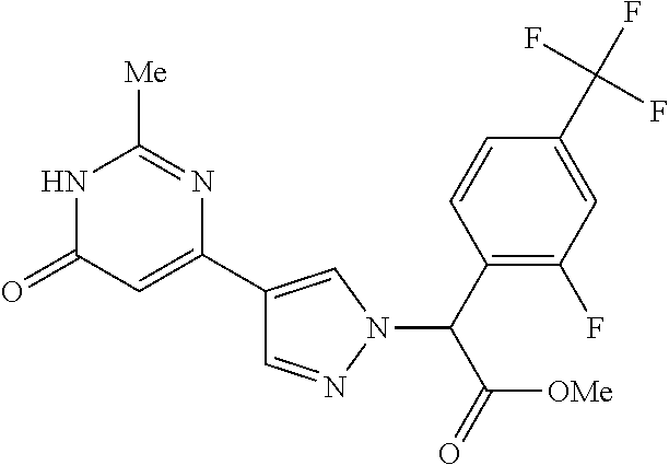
C1=NN(C(C2=C(F)C=C(C(F)(F)F)C=C2)C(=O)[OMe])C=C1C1=CC(=O)NC([Me])=N1
